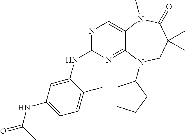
N1=C(NC2=CC(NC(C)=O)=CC=C2C)N=C2C(=C1)N(C)C(=O)C(C)(C)CN2C1CCCC1
